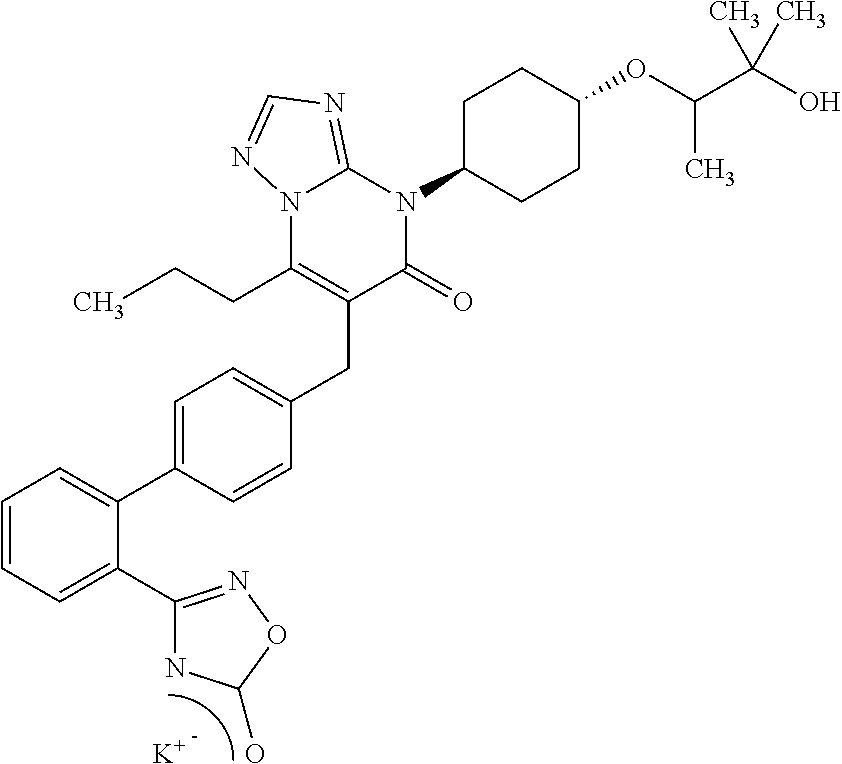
C1=CC=C(C2=NOC(O)N2)C(C2=CC=C(CC3=C(CCC)N4C(=NC=N4)N(C4CCC(OC(C(O)(C)C)C)CC4)C3=O)C=C2)=C1.[K]
